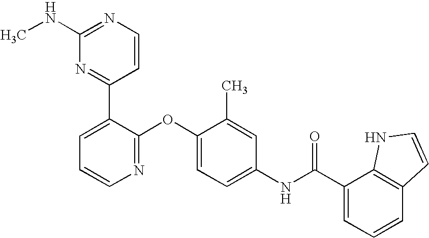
C1(NC)=NC=CC(C2=CC=CN=C2OC2=CC=C(NC(C3=CC=CC4=C3NC=C4)=O)C=C2C)=N1
